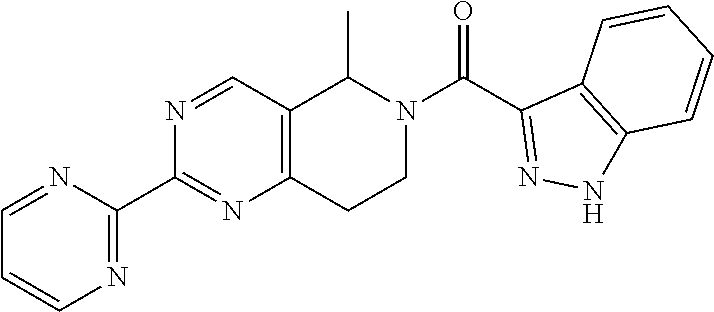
C1=NC(C2=NC3=C(C=N2)C(C)N(C(=O)C2=NNC4=C2C=CC=C4)CC3)=NC=C1
